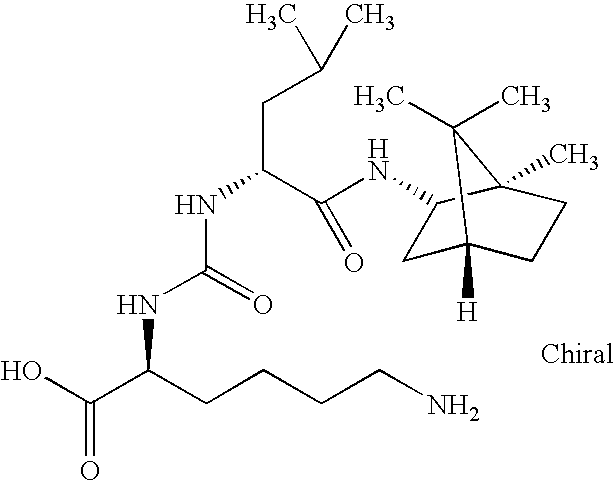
C(C(NC1CC2([H])CCC1(C)C2(C)C)=O)(CC(C)C)NC(NC(C(O)=O)CCCCN)=O
